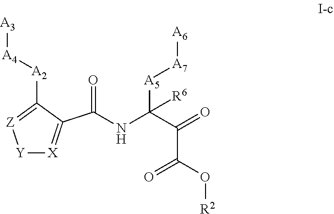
[Y]1[X]=C(C(NC([A5][A7][A6])([R6])C(C(O[R2])=O)=O)=O)C([A2][A4][A3])=[Z]1
